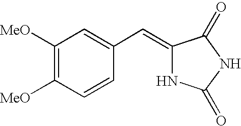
C1([MeO])=C([MeO])C=CC(C=C2NC(=O)NC2=O)=C1
